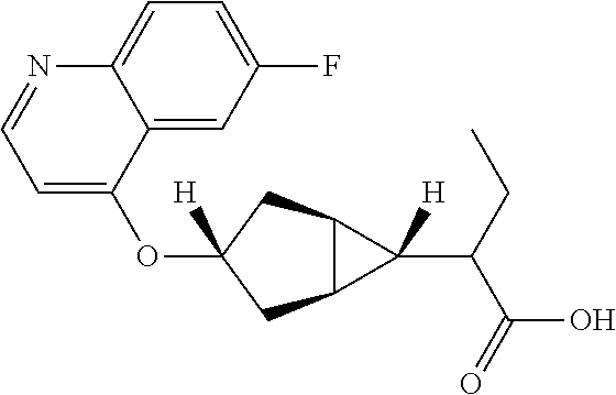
O(C1([H])CC2C(C1)C2(C(C(O)=O)CC)[H])C1=CC=NC2=CC=C(F)C=C12
